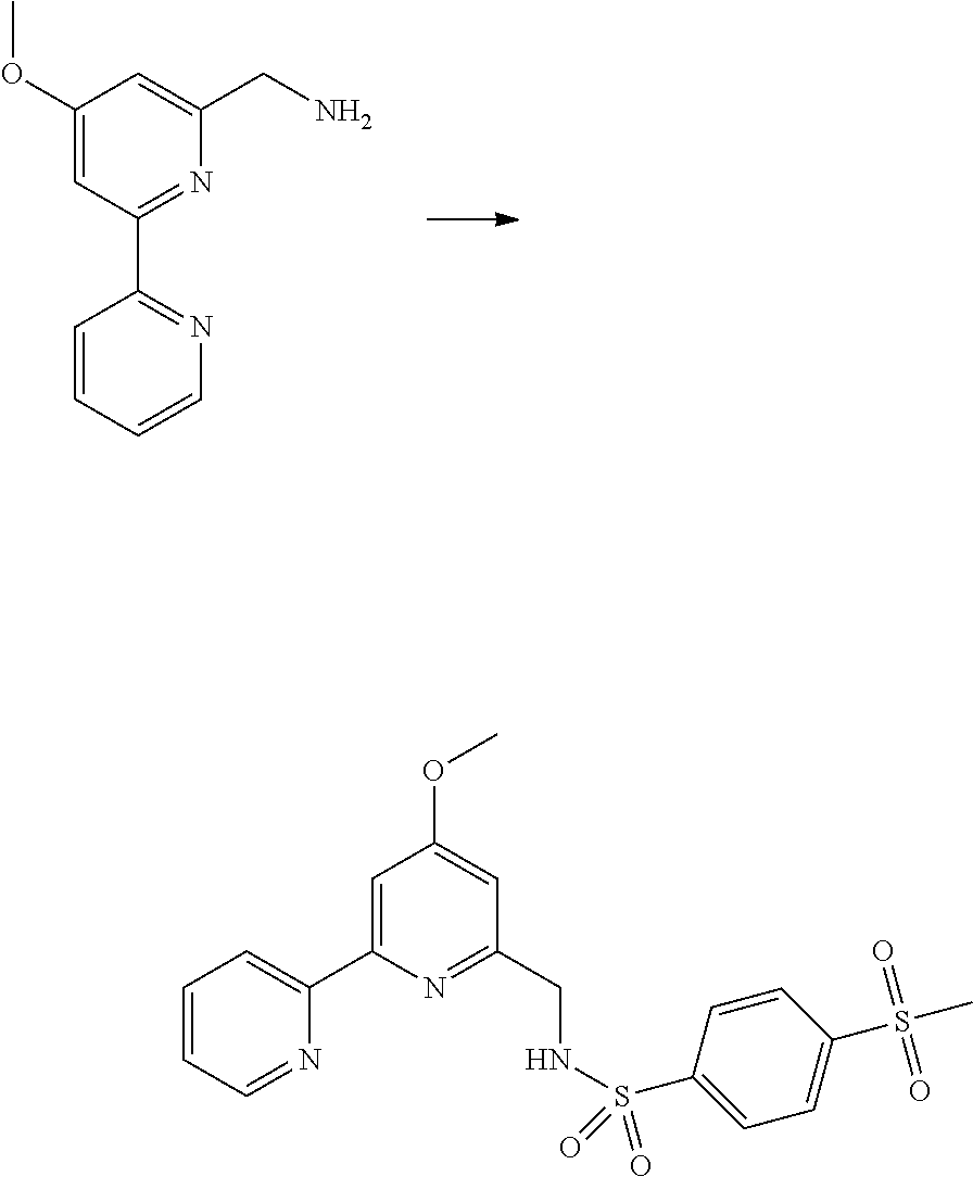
C1(OC)=CC(C2=NC=CC=C2)=NC(CN)=C1.C1=CC=NC(C2=CC(OC)=CC(CNS(C3=CC=C(S(C)(=O)=O)C=C3)(=O)=O)=N2)=C1
